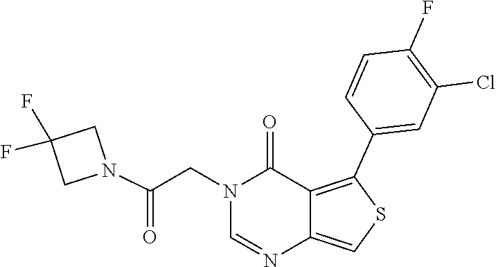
C1=NC2=CSC(C3=CC(Cl)=C(F)C=C3)=C2C(=O)N1CC(N1CC(F)(F)C1)=O
